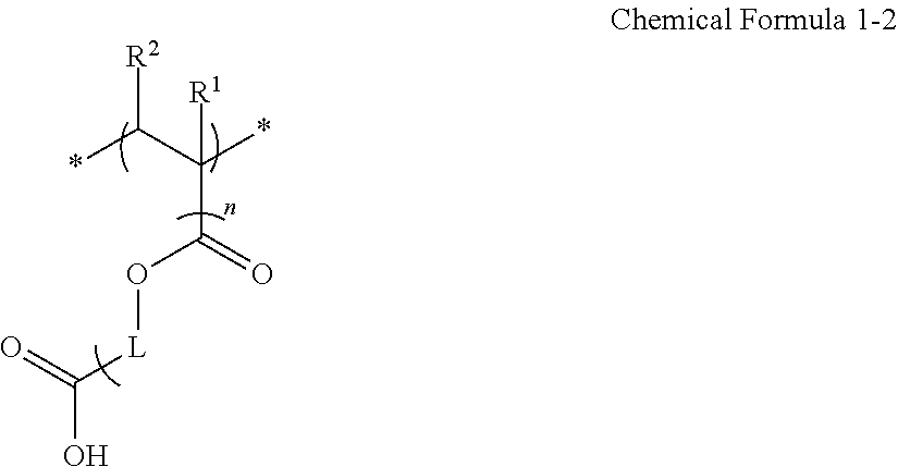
*C(C(*)([R1])C(=O)O[L]C(O)=O)[R2]
